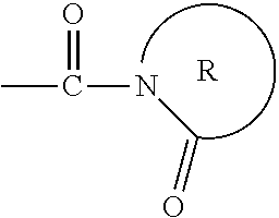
N(C=O)C(=O)C.[R]
